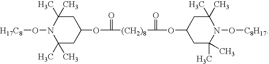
C1(C)(C)N(O[H17C8])C(C)(C)CC(OC(=O)[(CH2)8]C(=O)OC2CC(C)(C)N(O[C8H17])C(C)(C)C2)C1
